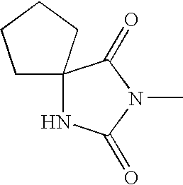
C1C2(CCC1)NC(=O)N(C)C2=O
